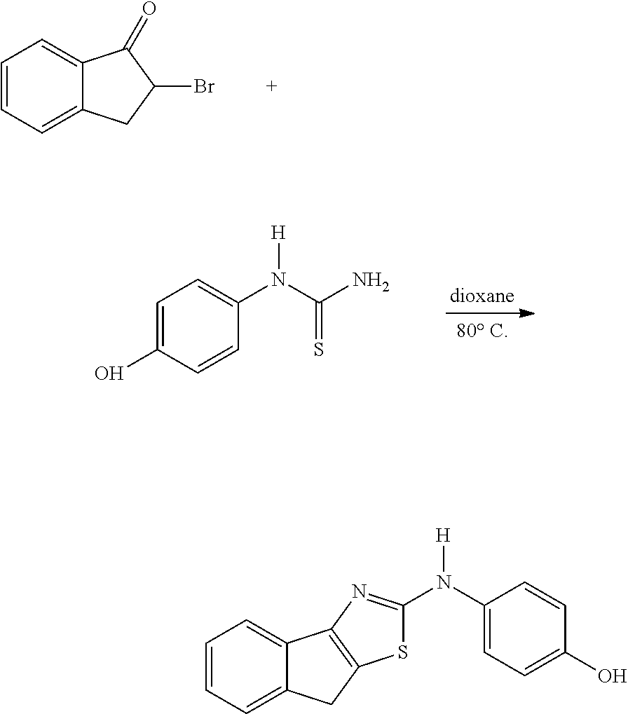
C1=CC=C2C(=C1)C(=O)C(Br)C2.C1=C(O)C=CC(N([H])C(=S)N)=C1.C1=CC=C2C(=C1)C1=C(C2)SC(N(C2=CC=C(O)C=C2)[H])=N1
